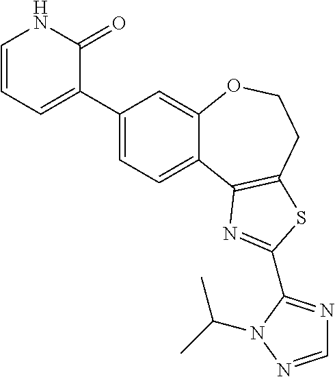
C1=C(C2=CC=CNC2=O)C=C2C(=C1)C1=C(CCO2)SC(C2=NC=NN2C(C)C)=N1
